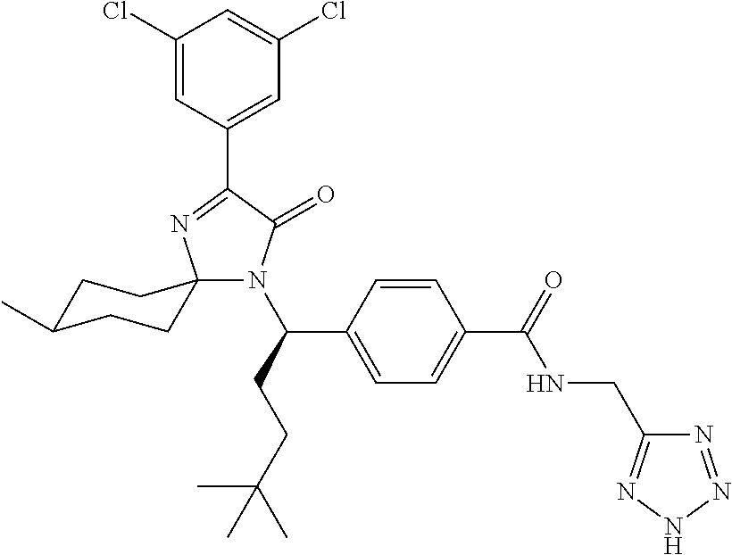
N1(C(CCC(C)(C)C)C2=CC=C(C(=O)NCC3=NNN=N3)C=C2)C(=O)C(C2=CC(Cl)=CC(Cl)=C2)=NC12CCC(C)CC2
